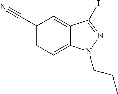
C1(C#N)=CC=C2C(=C1)C(I)=NN2CCC
